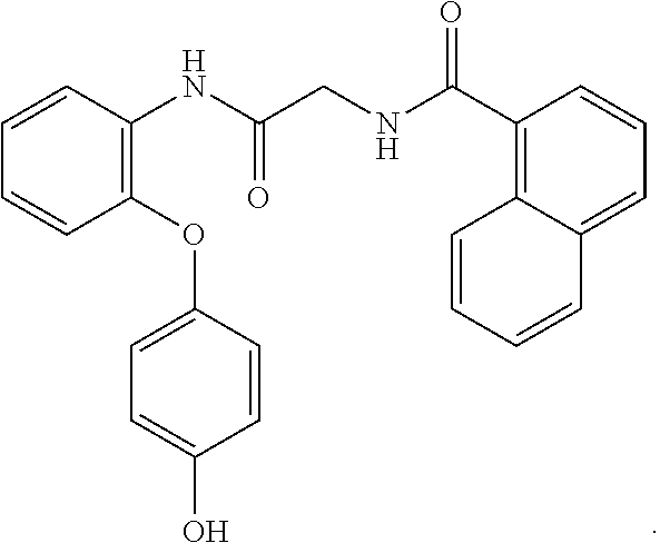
C1(OC2=CC=C(O)C=C2)=C(NC(CNC(C2=C3C(=CC=C2)C=CC=C3)=O)=O)C=CC=C1
